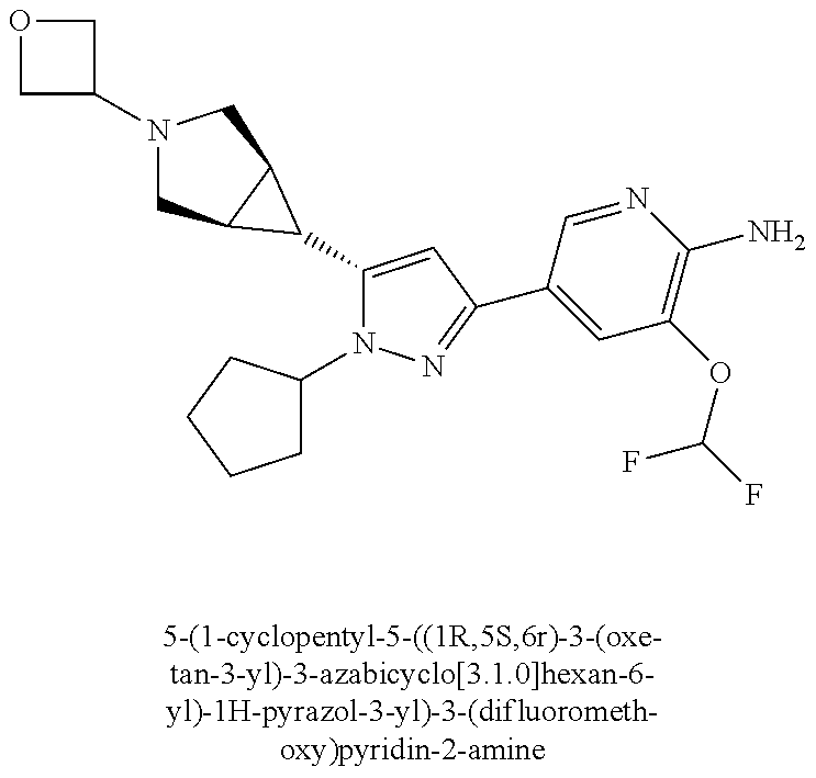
N1(C2COC2)CC2C(C1)C2C1=CC(C2=CC(OC(F)F)=C(N)N=C2)=NN1C1CCCC1
